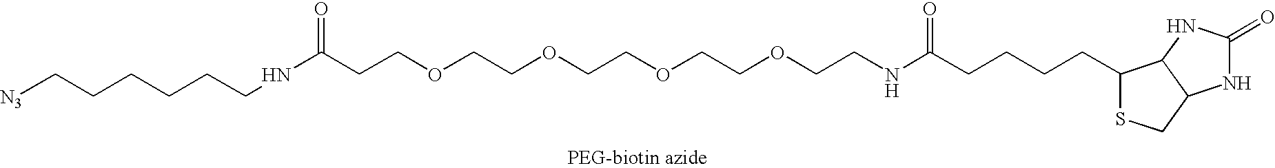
[N3]CCCCCCNC(CCOCCOCCOCCOCCNC(CCCCC1SCC2C1NC(=O)N2)=O)=O
